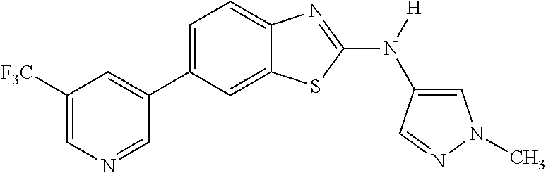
C1([F3C])=CN=CC(C2=CC=C3C(=C2)SC(N([H])C2=CN(C)N=C2)=N3)=C1
